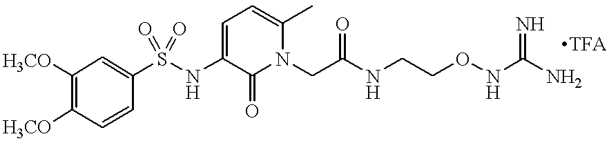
S(NC1=CC=C(C)N(CC(NCCONC(N)=N)=O)C1=O)(=O)(=O)C1=CC([H3CO])=C([H3CO])C=C1.[TFA]
